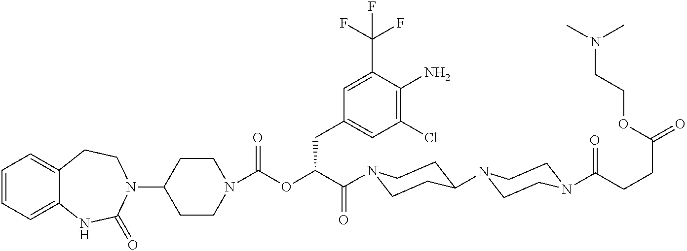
C1=CC=C2C(=C1)CCN(C1CCN(C(OC(C(=O)N3CCC(N4CCN(C(=O)CCC(=O)OCCN(C)C)CC4)CC3)CC3=CC(Cl)=C(N)C(C(F)(F)F)=C3)=O)CC1)C(=O)N2
